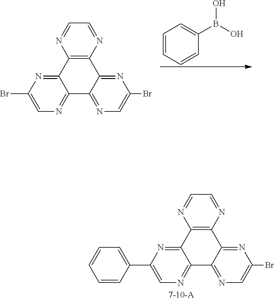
C1=NC2=C(N=C1)C1=NC(Br)=CN=C1C1=NC=C(C3=CC=CC=C3)N=C21.C1=CC=CC(B(O)O)=C1.C1=NC2=C(N=C1)C1=NC(Br)=CN=C1C1=NC=C(Br)N=C21
